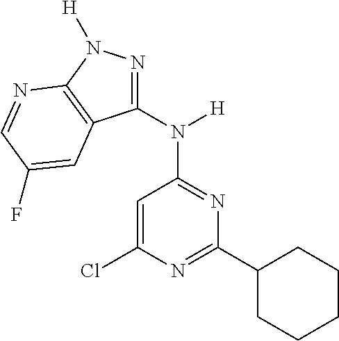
C1(C2=NC(Cl)=CC(N(C3=NN([H])C4=C3C=C(F)C=N4)[H])=N2)CCCCC1
